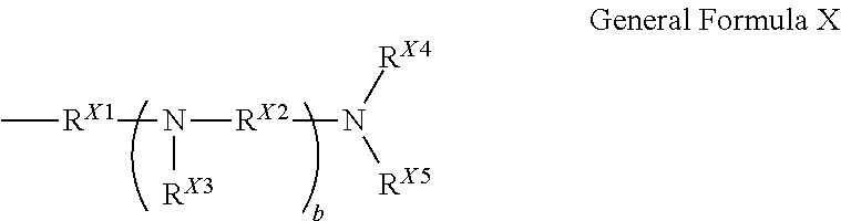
C[RX1]N([RX2]N([RX5])[RX4])[RX3]
